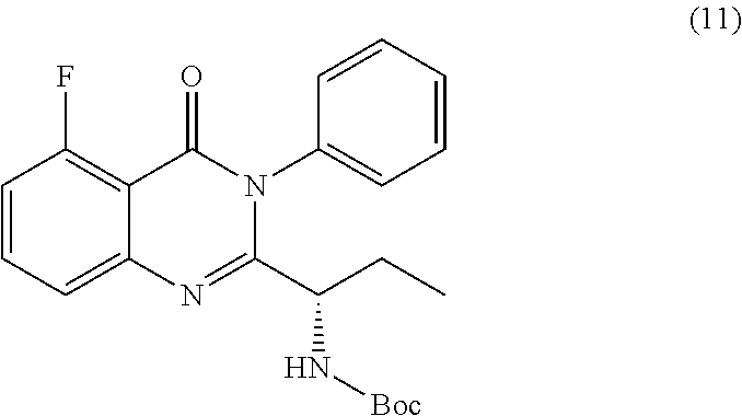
C1=CC=C2C(=C1F)C(=O)N(C1=CC=CC=C1)C(C(CC)N[Boc])=N2
